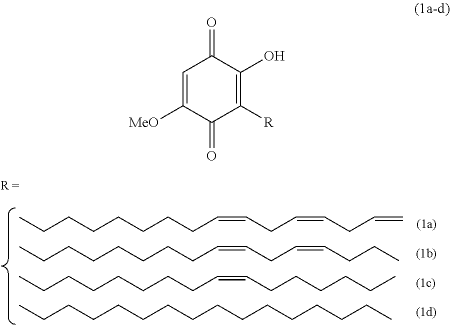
CCCCCCCCC=CCC=CCC=C.CCCCCCCCC=CCC=CCCC.CCCCCCCCC=CCCCCCC.CCCCCCCCCCCCCCCC.C1=C([MeO])C(=O)C([R])=C(O)C1=O
